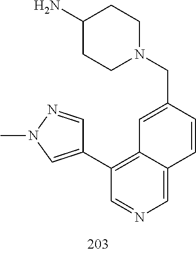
C1(N)CCN(CC2=CC3=C(C4=CN(C)N=C4)C=NC=C3C=C2)CC1
